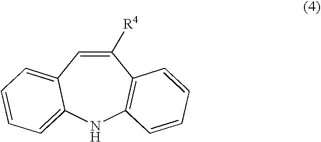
C1([R4])=CC2=CC=CC=C2NC2=C1C=CC=C2
